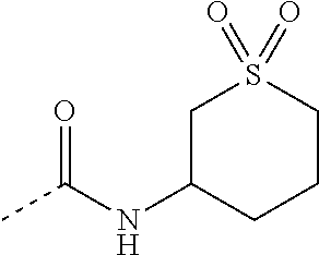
CC(NC1CCCS(=O)(=O)C1)=O
